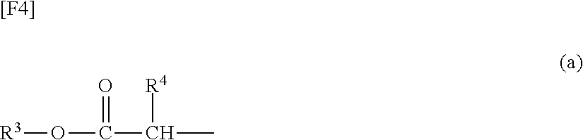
[R3]OC(C(C)[R4])=O.[[F4]]
